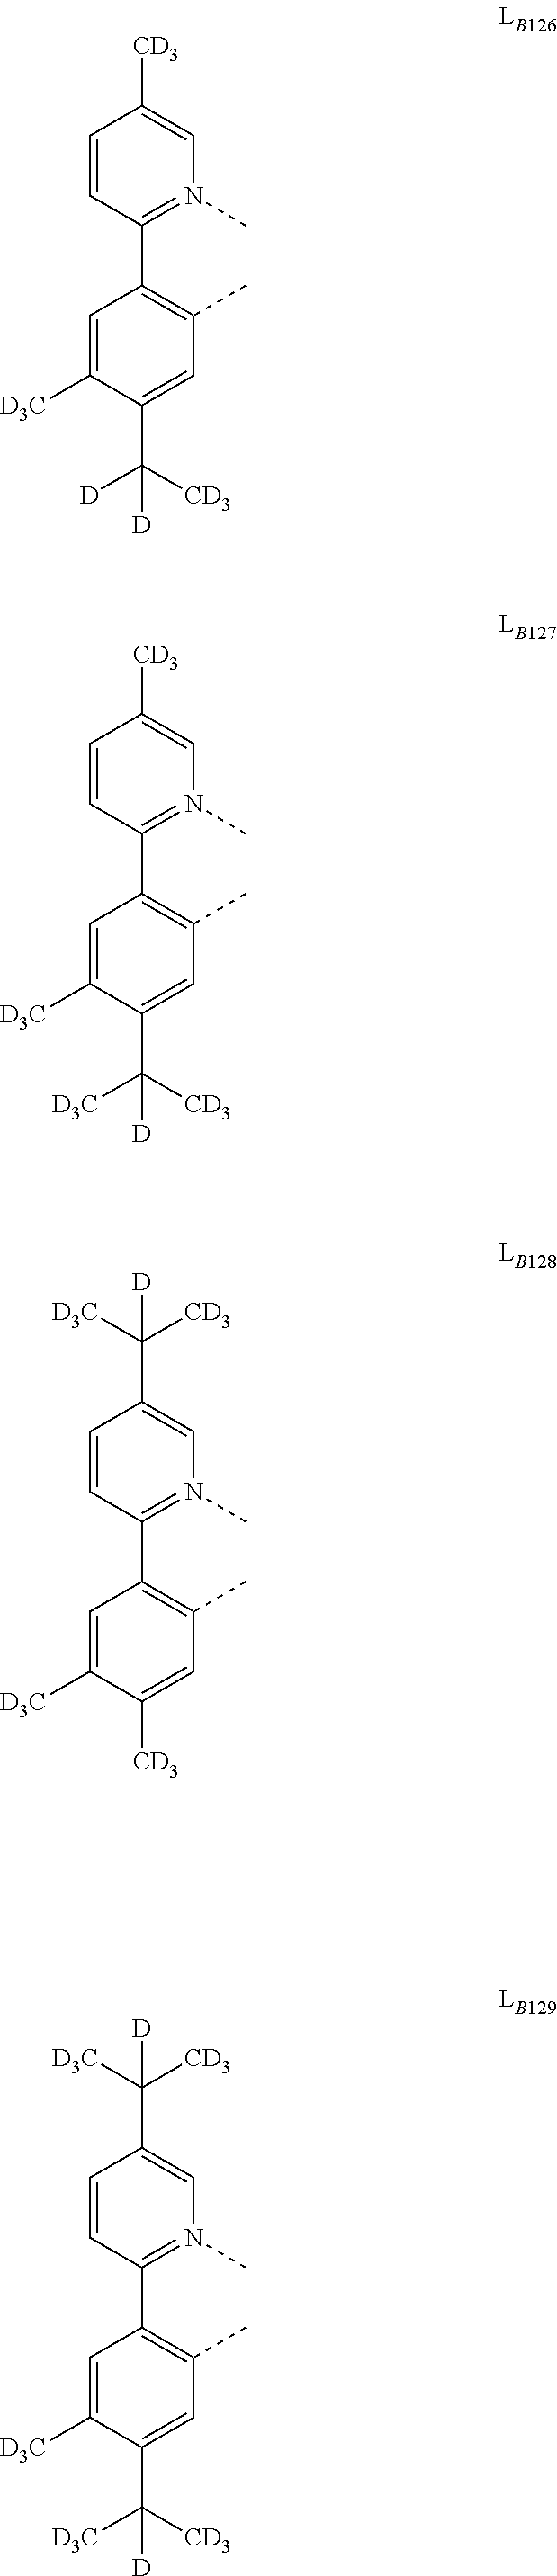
C1=CC(C2=C(C)C=C(C([CD3])([D])[D])C([D3C])=C2)=N(C)C=C1[CD3].C1=CC(C2=C(C)C=C(C([CD3])([D3C])[D])C([D3C])=C2)=N(C)C=C1[CD3].C1=CC(C2=C(C)C=C([CD3])C([D3C])=C2)=N(C)C=C1C([D3C])([CD3])[D].C1=CC(C2=C(C)C=C(C([CD3])([D3C])[D])C([D3C])=C2)=N(C)C=C1C([D3C])([CD3])[D]
